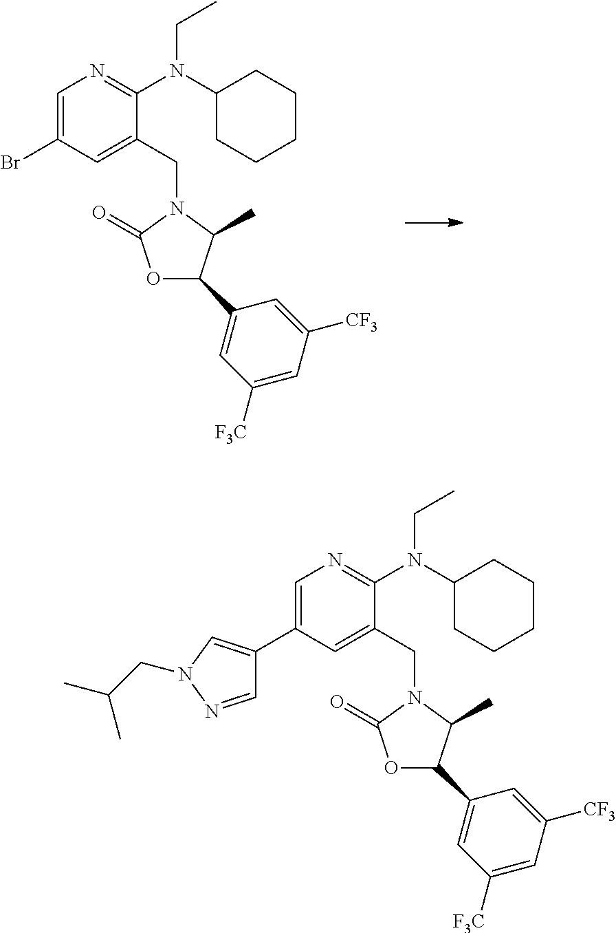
C1=C(Br)C=C(CN2C(=O)OC(C3=CC([F3C])=CC([CF3])=C3)C2C)C(N(C2CCCCC2)CC)=N1.C1=C(C2=CN(CC(C)C)N=C2)C=C(CN2C(=O)OC(C3=CC([F3C])=CC([CF3])=C3)C2C)C(N(C2CCCCC2)CC)=N1
